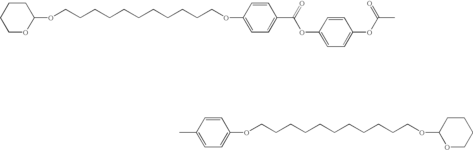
O(C1CCCCO1)CCCCCCCCCCCOC1=CC=C(C(OC2=CC=C(OC(C)=O)C=C2)=O)C=C1.CC1=CC=C(OCCCCCCCCCCCOC2OCCCC2)C=C1
